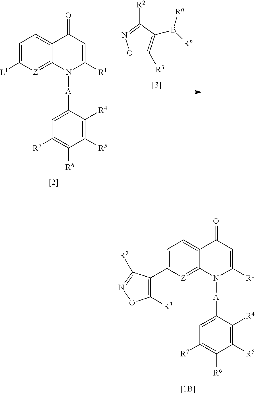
C1=C([L1])[Z]=C2C(=C1)C(=O)C=C([R1])N2[A]C1=CC([R7])=C([R6])C([R5])=C1[R4].O1C([R3])=C(B([Rb])[Ra])C([R2])=N1.C1=C(C2=C([R3])ON=C2[R2])[Z]=C2C(=C1)C(=O)C=C([R1])N2[A]C1=CC([R7])=C([R6])C([R5])=C1[R4]
